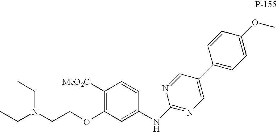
C1([MeO2C])=C(OCCN(CC)CC)C=C(NC2=NC=C(C3=CC=C(OC)C=C3)C=N2)C=C1
